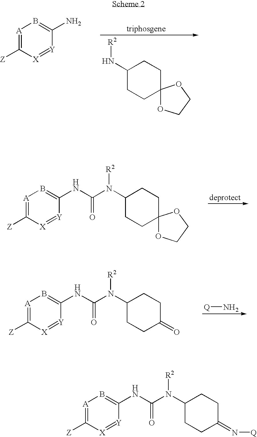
[A]1=C([Z])[X]=[Y]C(N)=B1.C1(N[R2])CCC2(CC1)OCCO2.[A]1=C([Z])[X]=[Y]C(NC(N(C2CCC3(CC2)OCCO3)[R2])=O)=B1.[A]1=C([Z])[X]=[Y]C(NC(N(C2CCC(=O)CC2)[R2])=O)=B1.[Q]N.[A]1=C([Z])[X]=[Y]C(NC(N(C2CCC(=N[Q])CC2)[R2])=O)=B1
